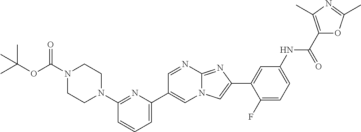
C1=NC2=NC(C3=CC(NC(C4=C(C)N=C(C)O4)=O)=CC=C3F)=CN2C=C1C1=CC=CC(N2CCN(C(OC(C)(C)C)=O)CC2)=N1
